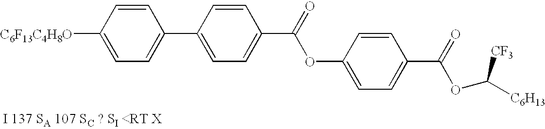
C1([C6F13C4H8O])=CC=C(C2=CC=C(C(=O)OC3=CC=C(C(=O)OC([C6H13])[CF3])C=C3)C=C2)C=C1
